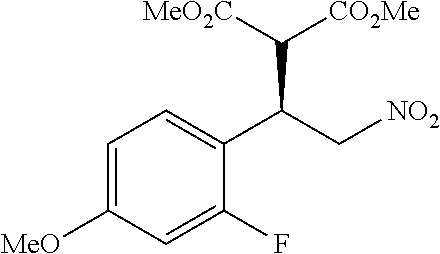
C1=C([MeO])C=C(F)C(C(C[NO2])C([MeO2C])[CO2Me])=C1
